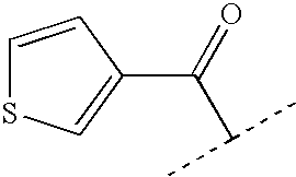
C1=CC(C(=O)C(C)C)=CS1
